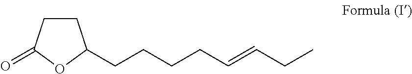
C(CCCC=CCC)C1CCC(=O)O1
